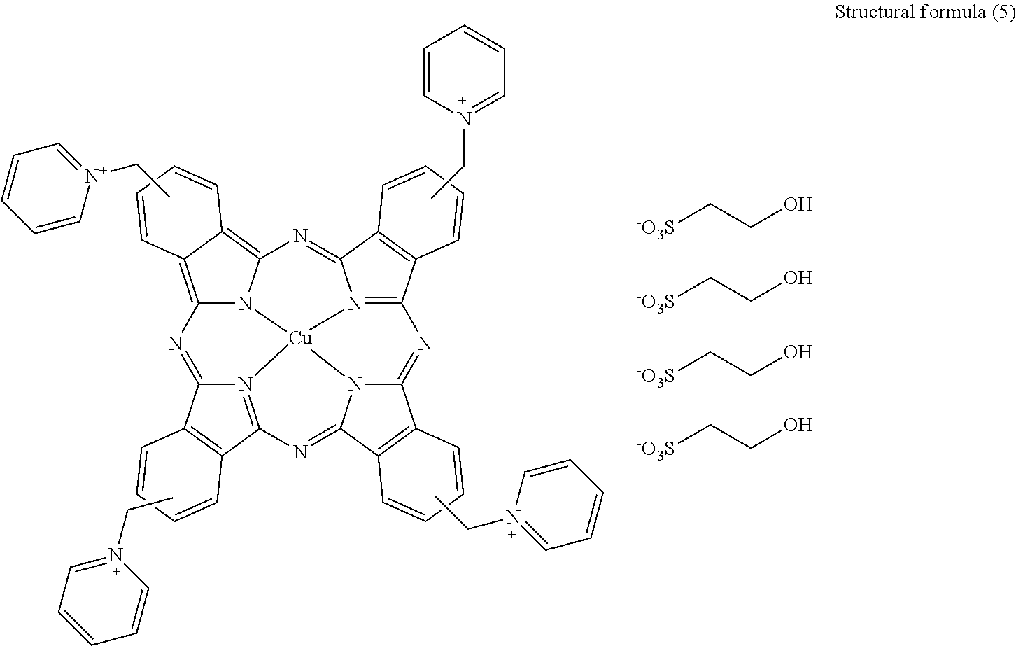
C12=C3C(=C4N1[Cu]15N6=C(C7=C(C6=N4)C=CC=C7)N=C4N1C(=NC1=N5C(=N2)C2=C1C=CC=C2)C1=C4C=CC=C1)C=CC=C3.CC[N+]1=CC=CC=C1.CCN1=CC=CC=C1.C(N1=CC=CC=C1)C.N1(CC)=CC=CC=C1.[-O3S]CCO.[-O3S]CCO.[-O3S]CCO.[-O3S]CCO
